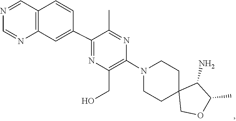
C1CN(C2=C(CO)N=C(C3=CC4=C(C=C3)C=NC=N4)C(C)=N2)CCC12COC(C)C2N
